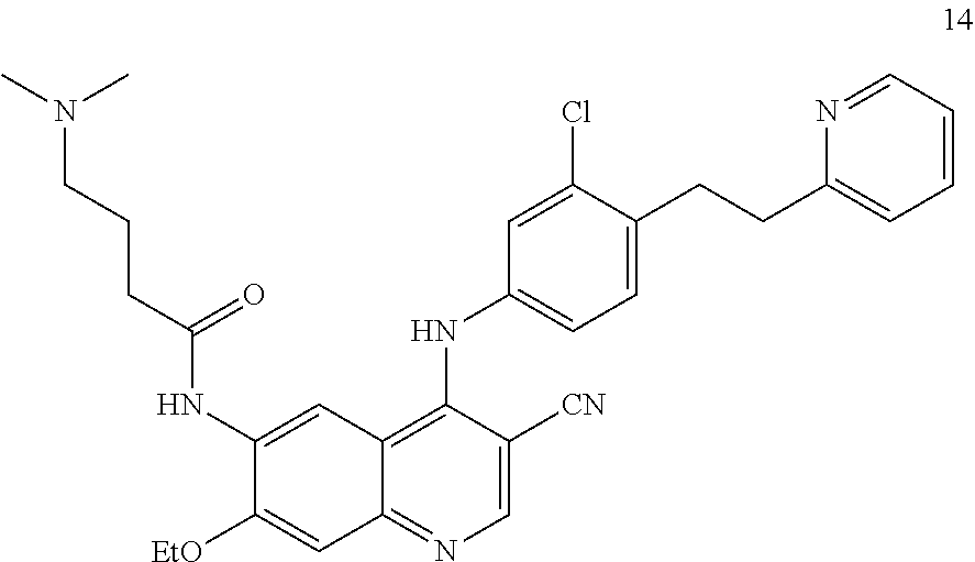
C1(NC2=CC=C(CCC3=CC=CC=N3)C(Cl)=C2)=C2C(=NC=C1[CN])C=C([EtO])C(NC(CCCN(C)C)=O)=C2
